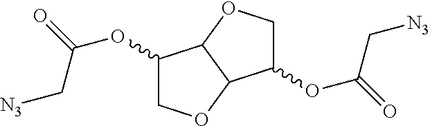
C1(OC(=O)C[N3])COC2C1OCC2OC(=O)C[N3]
